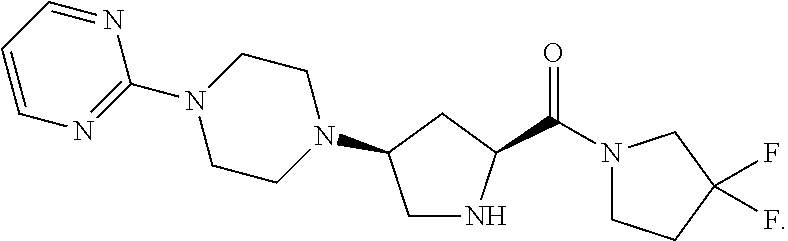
N1(C(=O)C2NCC(N3CCN(C4=NC=CC=N4)CC3)C2)CCC(F)(F)C1
